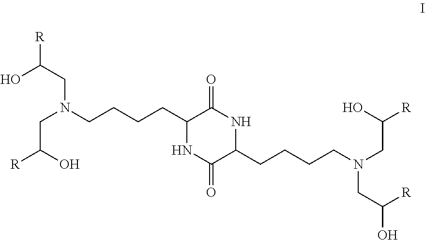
[R]C(O)CN(CC(O)[R])CCCCC1NC(=O)C(CCCCN(CC([R])O)CC([R])O)NC1=O
